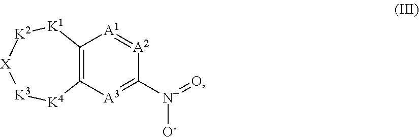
C12=C([A3]=C([N+](=O)[O-])[A2]=[A1]1)[K4][K3][X][K2][K1]2
